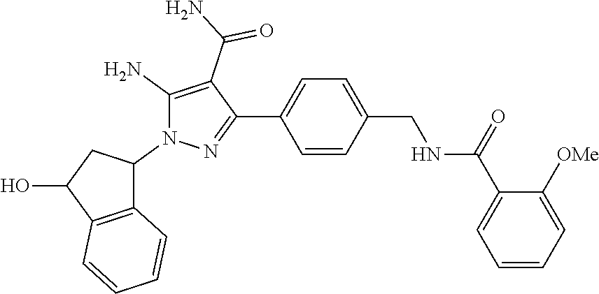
C1=CC=C([OMe])C(C(=O)NCC2=CC=C(C3=NN(C4CC(O)C5=C4C=CC=C5)C(N)=C3C(=O)N)C=C2)=C1
